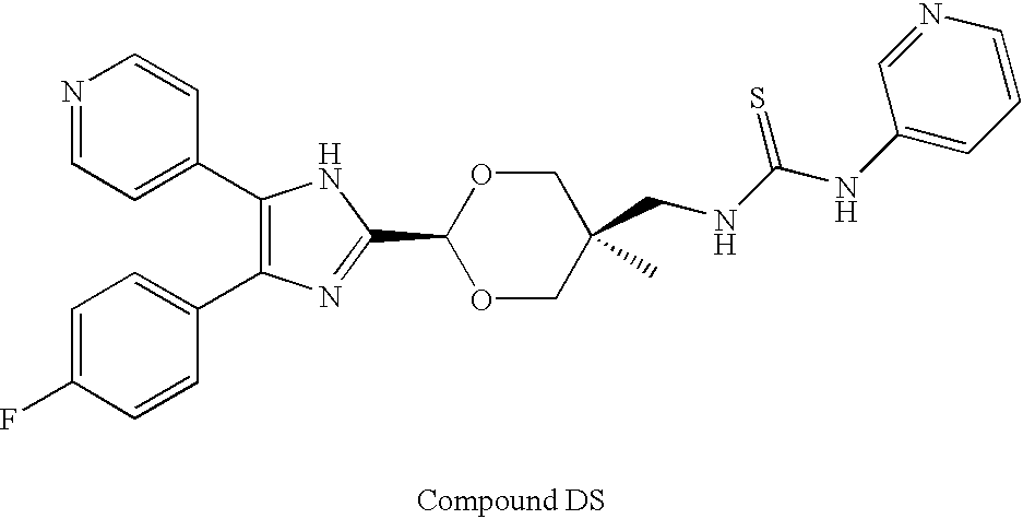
C1(C2=CC=NC=C2)=C(C2=CC=C(F)C=C2)N=C(C2OCC(C)(CNC(NC3=CC=CN=C3)=S)CO2)N1
